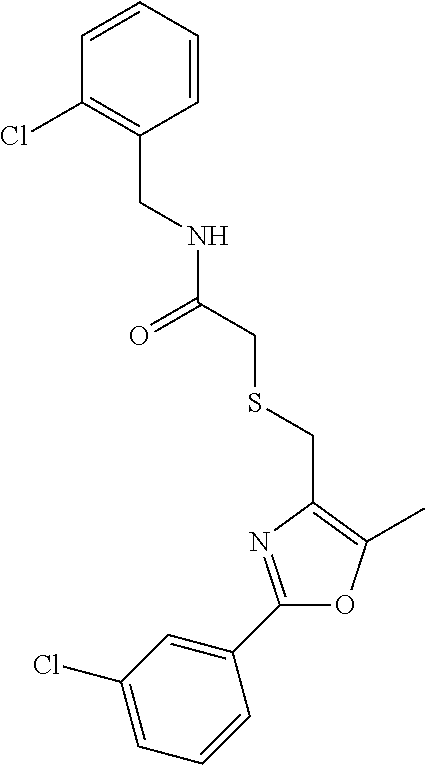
C1=C(Cl)C=C(C2=NC(CSCC(NCC3=C(Cl)C=CC=C3)=O)=C(C)O2)C=C1
